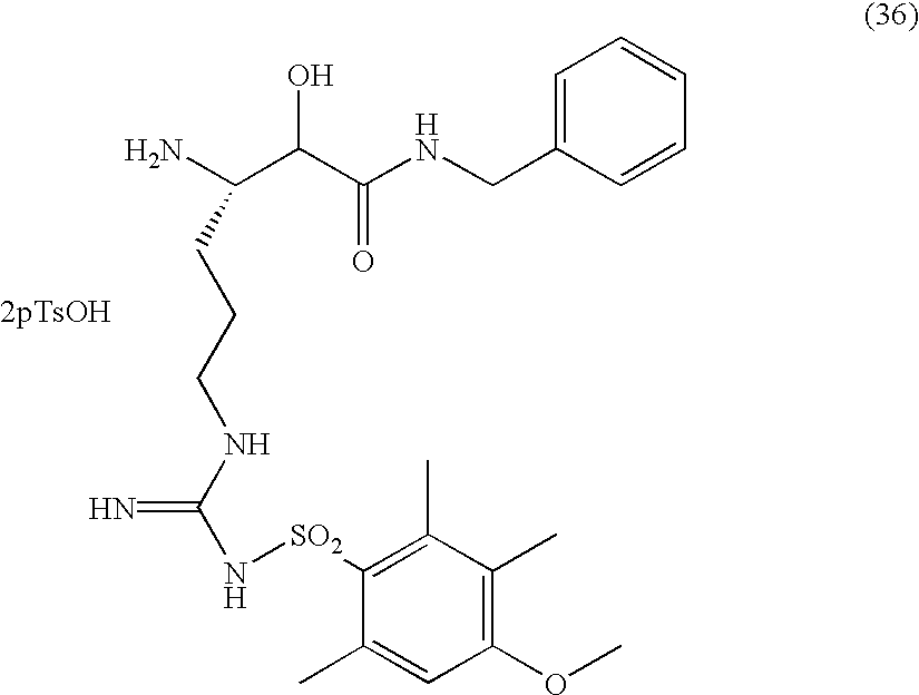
C1=CC=C(CNC(C(C(N)CCCNC(N[SO2]C2=C(C)C(C)=C(OC)C=C2C)=N)O)=O)C=C1
